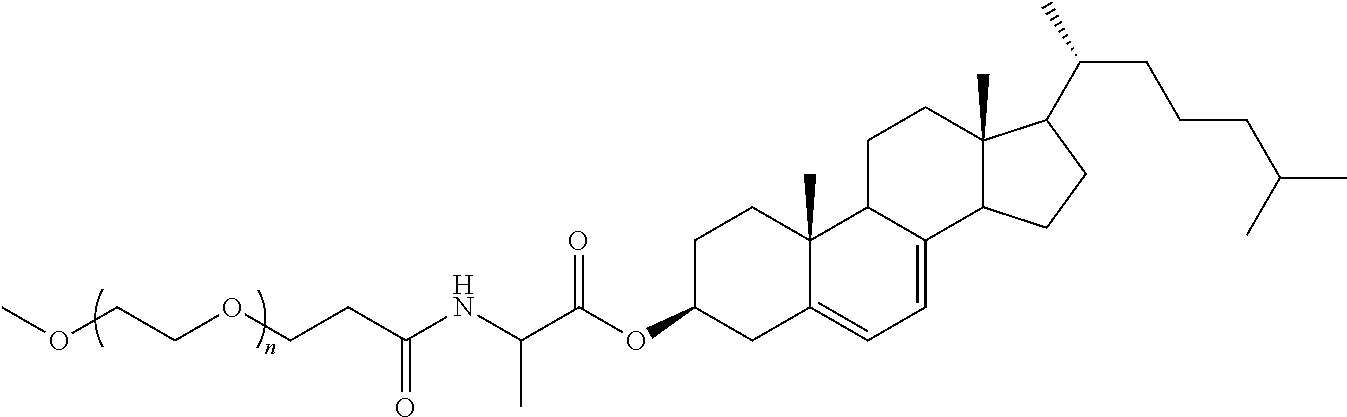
C(OCCC(NC(C(OC1CC2=CC=C3C(C2(C)CC1)CCC1(C)C3CCC1C(C)CCCC(C)C)=O)C)=O)COC
